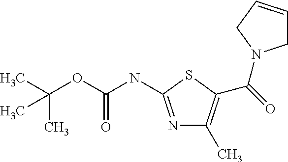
N1=C(NC(OC(C)(C)C)=O)SC(C(=O)N2CC=CC2)=C1C
